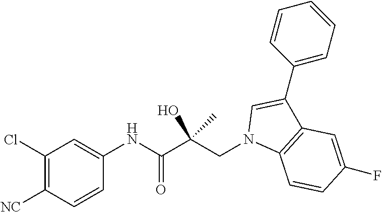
C1(Cl)=C([NC])C=CC(NC(C(CN2C3=C(C(C4=CC=CC=C4)=C2)C=C(F)C=C3)(C)O)=O)=C1
